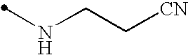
CNCC[CN]
